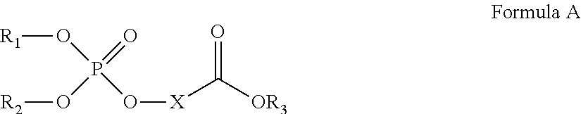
O(P(O[X]C([OR3])=O)(=O)O[R2])[R1]
